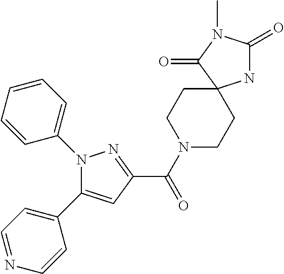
N1(C2=CC=CC=C2)C(C2=CC=NC=C2)=CC(C(=O)N2CCC3(CC2)NC(=O)N(C)C3=O)=N1
